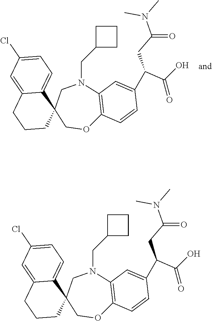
C1CC(CN2C3=C(OCC4(C5=CC=C(Cl)C=C5CCC4)C2)C=CC(C(CC(N(C)C)=O)C(O)=O)=C3)C1.C1CC(CN2C3=C(OCC4(C5=CC=C(Cl)C=C5CCC4)C2)C=CC(C(CC(N(C)C)=O)C(O)=O)=C3)C1
